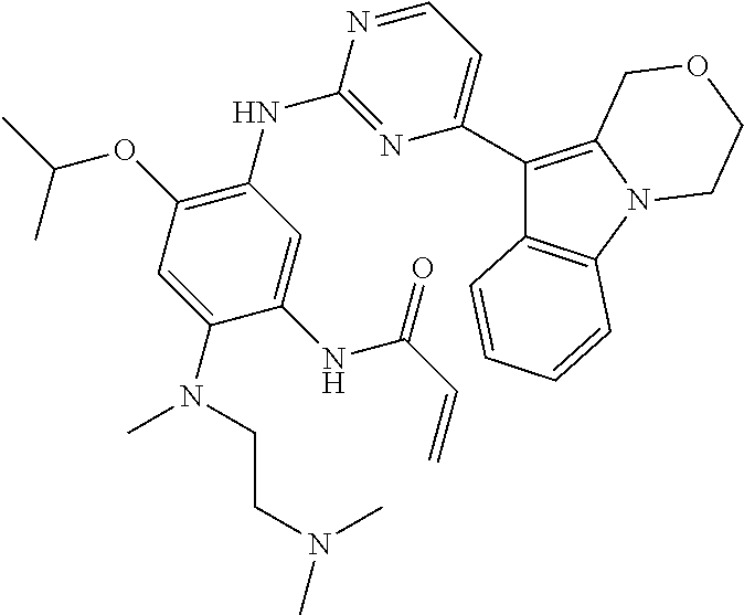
C12=C(C=CC=C1)C(C1=CC=NC(NC3=C(OC(C)C)C=C(N(C)CCN(C)C)C(NC(C=C)=O)=C3)=N1)=C1N2CCOC1
